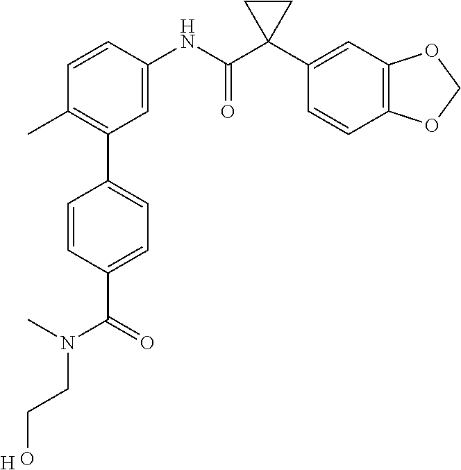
C1=C(NC(C2(C3=CC4=C(C=C3)OCO4)CC2)=O)C=CC(C)=C1C1=CC=C(C(N(CCO)C)=O)C=C1.[H]
